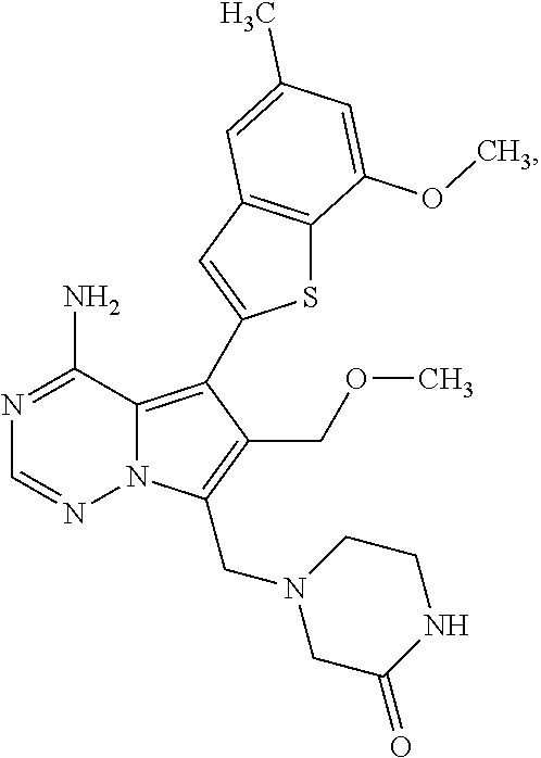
N1=C(N)C2=C(C3=CC4=C(S3)C(OC)=CC(C)=C4)C(COC)=C(CN3CC(=O)NCC3)N2N=C1
